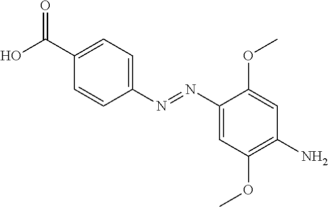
C1(N=NC2=CC(OC)=C(N)C=C2OC)=CC=C(C(O)=O)C=C1
